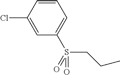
C(C)CS(C1=CC=CC(Cl)=C1)(=O)=O
